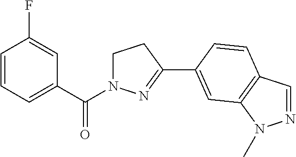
C1=CC=C(C(=O)N2CCC(C3=CC4=C(C=NN4C)C=C3)=N2)C=C1F
